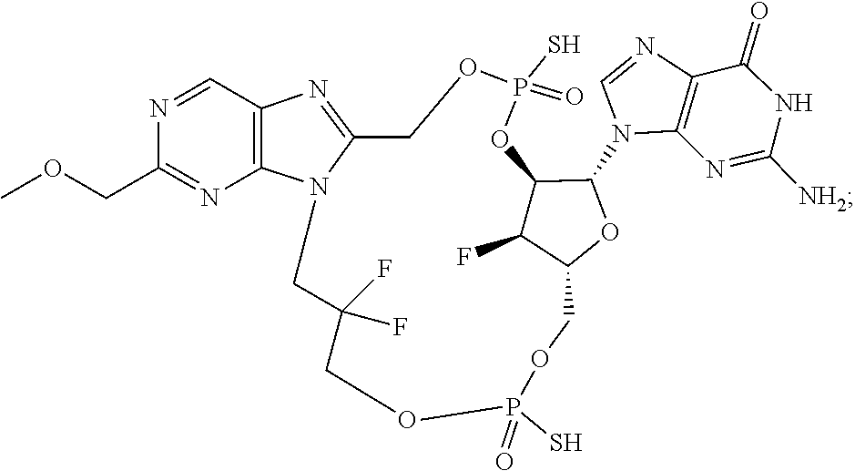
C1=NC2=C(N1C1C3C(F)C(COP(S)(=O)OCC(F)(F)CN4C(=NC5=C4N=C(COC)N=C5)COP(S)(=O)O3)O1)N=C([NH2])NC2=O
